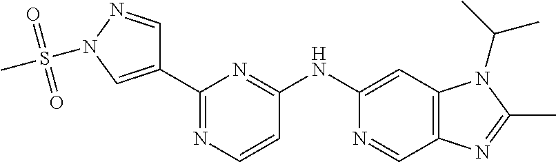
C1(C2=CN(S(C)(=O)=O)N=C2)=NC=CC(NC2=CC3=C(C=N2)N=C(C)N3C(C)C)=N1
